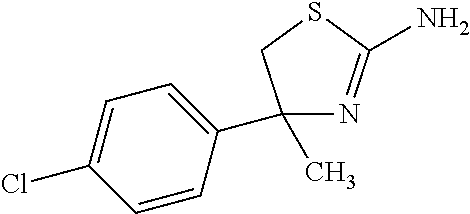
C1=CC(C2(C)N=C(N)SC2)=CC=C1Cl
